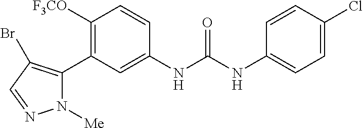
C1([F3CO])=C(C2=C(Br)C=NN2[Me])C=C(NC(NC2=CC=C(Cl)C=C2)=O)C=C1
